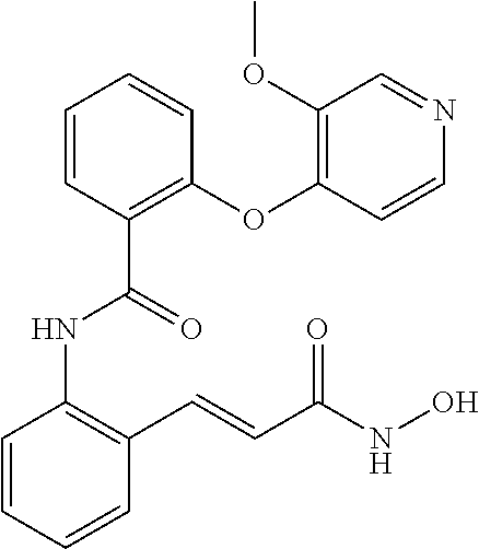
C1=CC(NC(=O)C2=C(OC3=C(OC)C=NC=C3)C=CC=C2)=C(C=CC(NO)=O)C=C1
